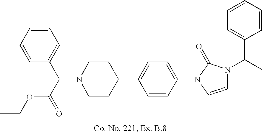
N1(C(C(=O)OCC)C2=CC=CC=C2)CCC(C2=CC=C(N3C=CN(C(C)C4=CC=CC=C4)C3=O)C=C2)CC1
